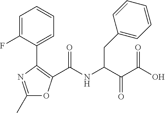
C1(C)=NC(C2=CC=CC=C2F)=C(C(NC(C(C(O)=O)=O)CC2=CC=CC=C2)=O)O1
